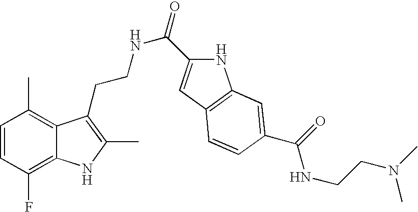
C1=CC(F)=C2C(=C1C)C(CCNC(=O)C1=CC3=C(N1)C=C(C(=O)NCCN(C)C)C=C3)=C(C)N2
